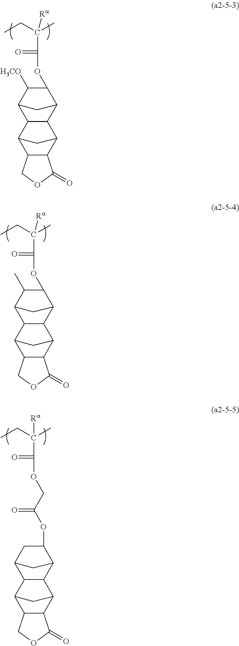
CCC(C)([Ra])C(=O)OC1C2C3C(C(C1[H3CO])C2)C1C2C(C3C1)C(=O)OC2.CCC(C)([Ra])C(=O)OC1C2C3C(C(C1C)C2)C1C2C(C3C1)C(=O)OC2.CCC(C)([Ra])C(=O)OCC(OC1C2C3C(C(C1)C2)C1C2C(C3C1)C(=O)OC2)=O
